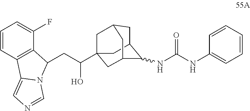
C(C(C12CC3CC(C(NC(NC4=CC=CC=C4)=O)C(C1)C3)C2)O)C1C2=C(C=CC=C2F)C2=CN=CN21
